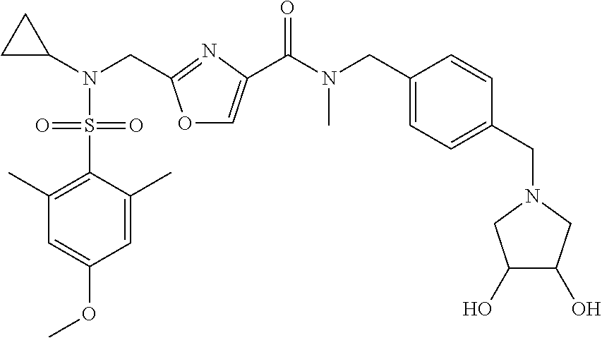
O1C=C(C(N(C)CC2=CC=C(CN3CC(O)C(O)C3)C=C2)=O)N=C1CN(C1CC1)S(C1=C(C)C=C(OC)C=C1C)(=O)=O
